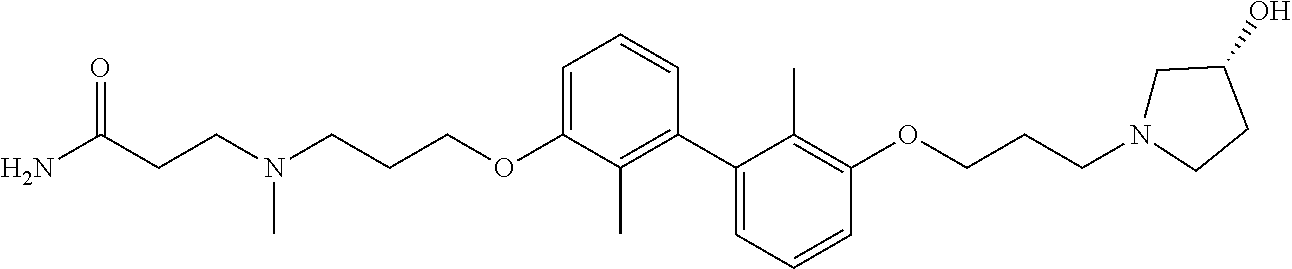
C1=C(OCCCN(CCC(N)=O)C)C(C)=C(C2=CC=CC(OCCCN3CC(O)CC3)=C2C)C=C1
